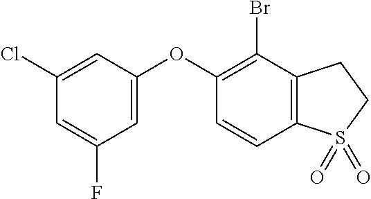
C1(Cl)=CC(OC2=C(Br)C3=C(C=C2)S(=O)(=O)CC3)=CC(F)=C1
